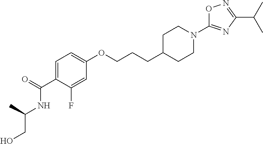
C1C(CCCOC2=CC=C(C(=O)NC(C)CO)C(F)=C2)CCN(C2=NC(C(C)C)=NO2)C1
